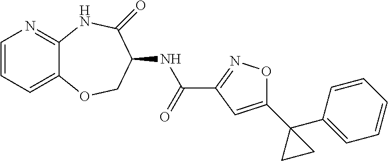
C1=CC=C2C(=N1)NC(=O)C(NC(C1=NOC(C3(C4=CC=CC=C4)CC3)=C1)=O)CO2
